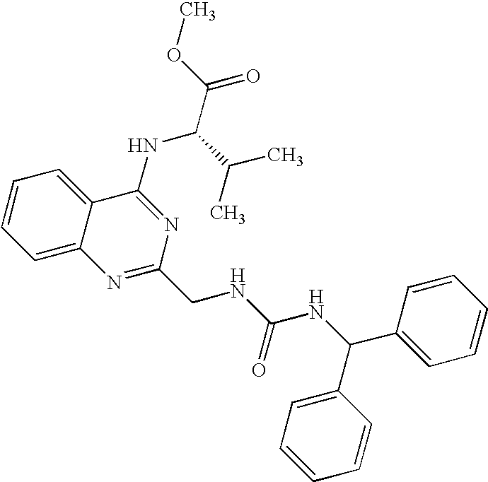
C1=CC=C2C(=C1)C(NC(C(C)C)C(=O)OC)=NC(CNC(NC(C1=CC=CC=C1)C1=CC=CC=C1)=O)=N2
